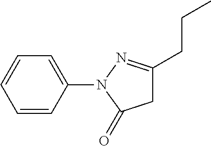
C1=CC(N2C(=O)CC(CCC)=N2)=CC=C1
